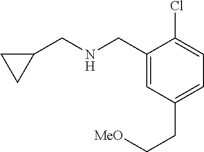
C1(CNCC2CC2)=CC(CC[MeO])=CC=C1Cl
